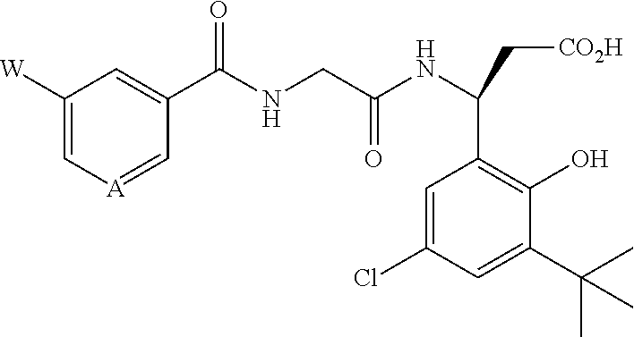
C1([W])=C[A]=CC(C(NCC(NC(C[CO2H])C2=C(O)C(C(C)(C)C)=CC(Cl)=C2)=O)=O)=C1
